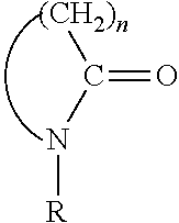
C(=O)([(CH2)n])N[R]
